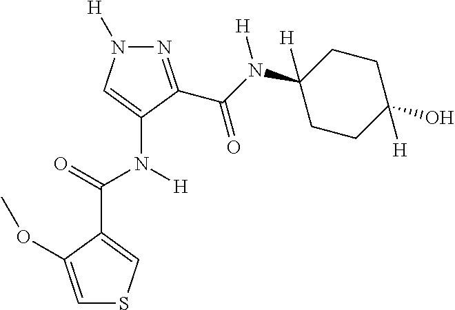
N1=C(C(N(C2([H])CCC(O)([H])CC2)[H])=O)C(N([H])C(=O)C2=CSC=C2OC)=CN1[H]
